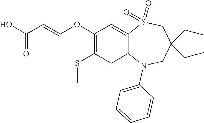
C1(OC=CC(=O)O)=C(SC)CC2C(=C1)S(=O)(=O)CC(CC)(CC)CN2C1=CC=CC=C1
